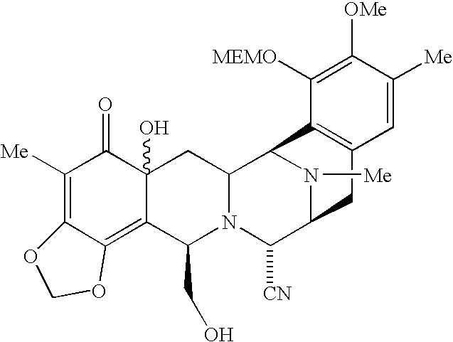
C1([Me])=C2C(=C3C(O)(C1=O)CC1N(C3CO)C([CN])C3N([Me])C1C1=C(C3)C=C([Me])C([OMe])=C1[MEMO])OCO2
